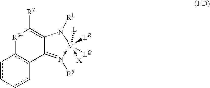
C12=N([R5])->[M]([LQ])([LR])([L])(-[X])N([R1])C1=C([R2])[R34]c1c2-cc-cc-1
